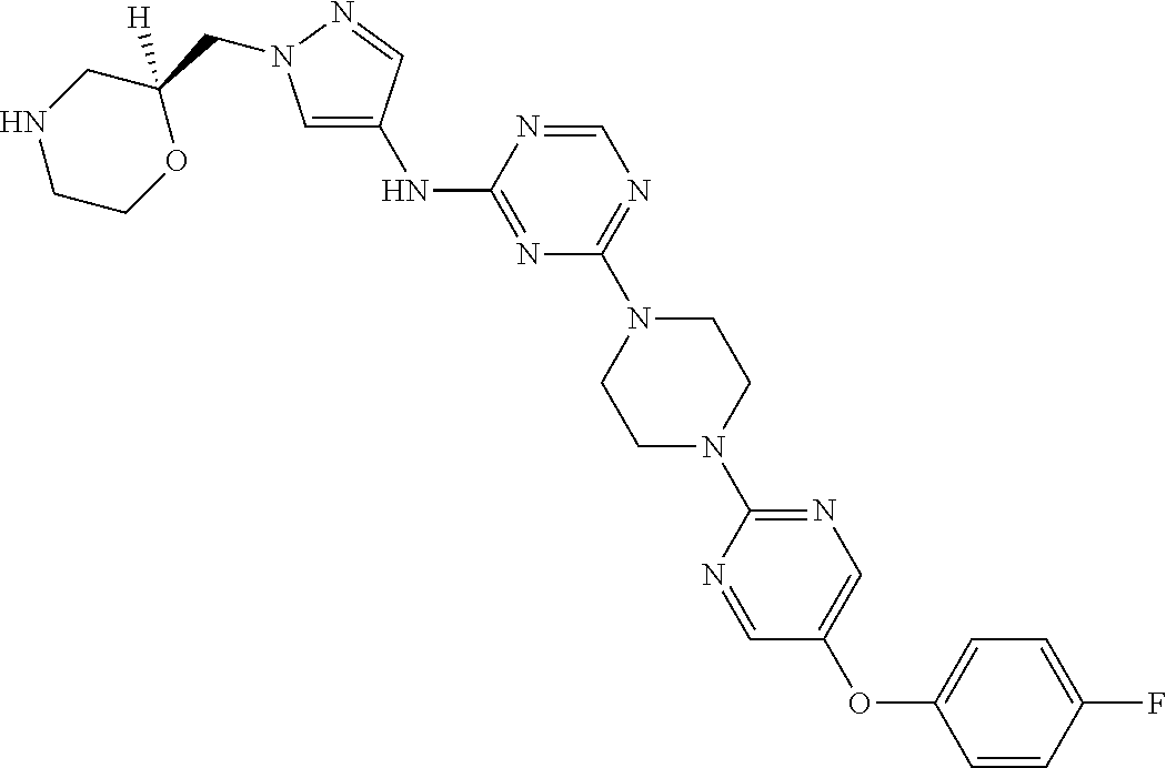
N(C1=NC(N2CCN(C3=NC=C(OC4=CC=C(F)C=C4)C=N3)CC2)=NC=N1)C1=CN(CC2([H])CNCCO2)N=C1
